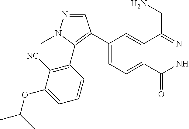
C1(C2=C(C3=C([NC])C(OC(C)C)=CC=C3)N(C)N=C2)=CC=C2C(=C1)C(CN)=NNC2=O
